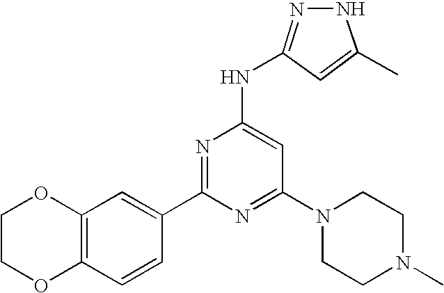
C1(C2=NC(NC3=NNC(C)=C3)=CC(N3CCN(C)CC3)=N2)=CC2=C(C=C1)OCCO2
